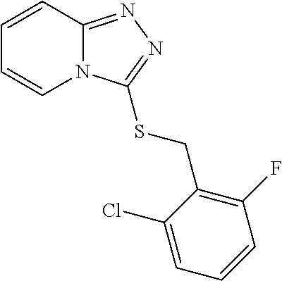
C1=CN2C(=NN=C2SCC2=C(F)C=CC=C2Cl)C=C1
